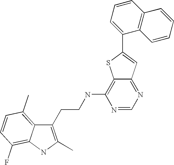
C1(CCNC2=C3C(=NC=N2)C=C(C2=CC=CC4=C2C=CC=C4)S3)=C(C)NC2=C(F)C=CC(C)=C12
